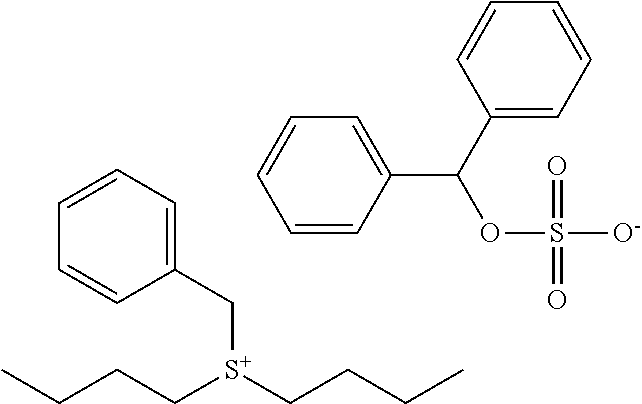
C([S+](CCCC)CCCC)C1=CC=CC=C1.C1=CC(C(C2=CC=CC=C2)OS([O-])(=O)=O)=CC=C1
